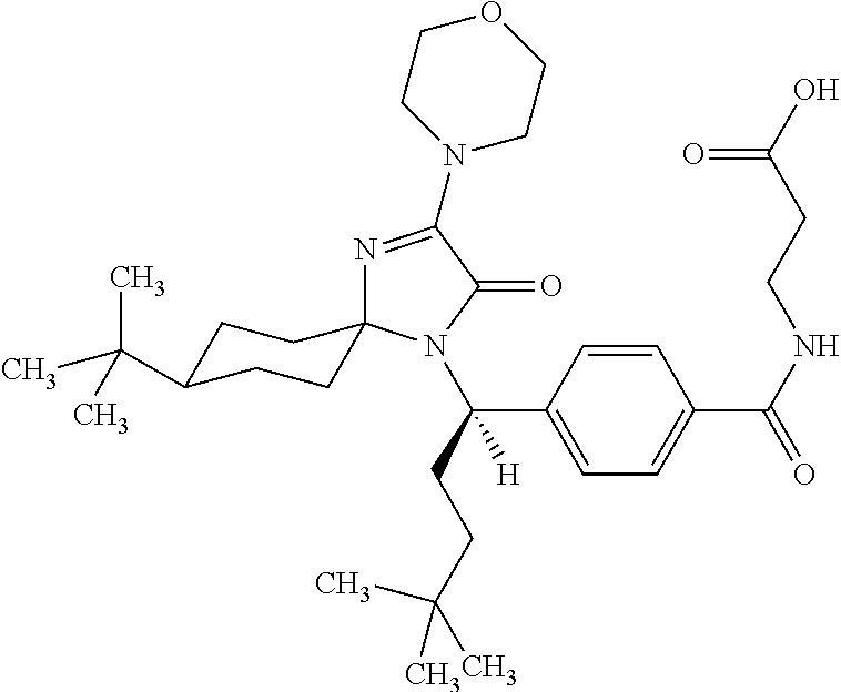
N1=C(N2CCOCC2)C(=O)N(C(C2=CC=C(C(NCCC(O)=O)=O)C=C2)(CCC(C)(C)C)[H])C12CCC(C(C)(C)C)CC2
